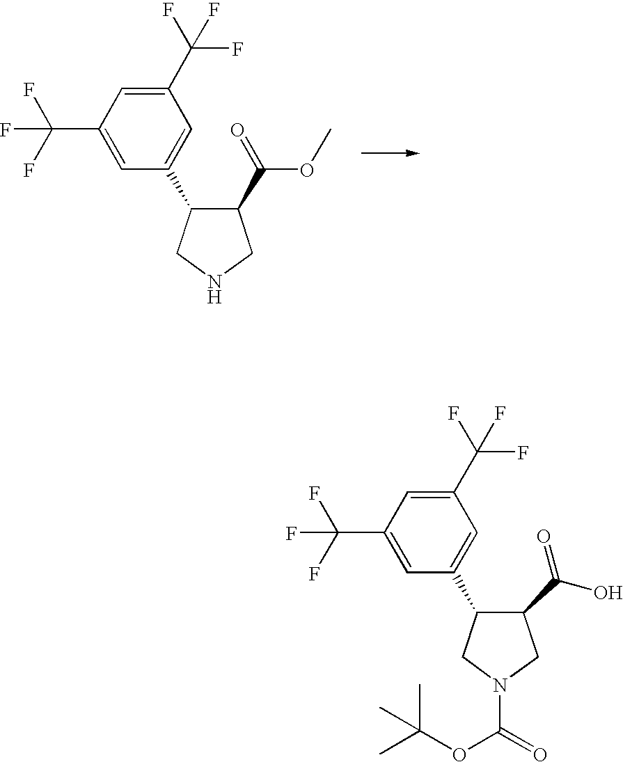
C1(C(F)(F)F)=CC(C(F)(F)F)=CC(C2C(C(=O)OC)CNC2)=C1.C1(C(F)(F)F)=CC(C(F)(F)F)=CC(C2CN(C(=O)OC(C)(C)C)CC2C(O)=O)=C1
